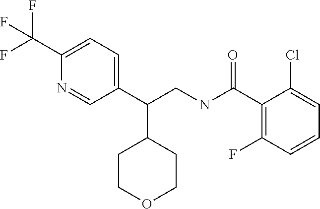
C1(C(NCC(C2=CC=C(C(F)(F)F)N=C2)C2CCOCC2)=O)=C(F)C=CC=C1Cl
